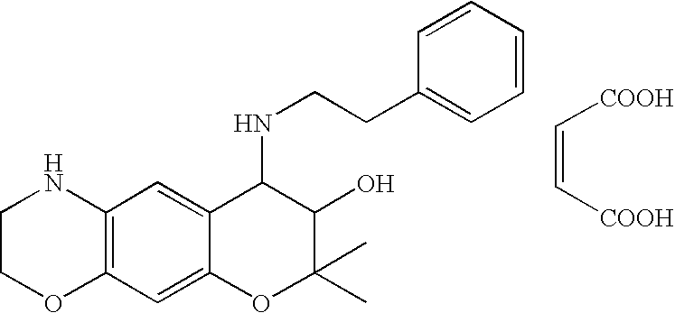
C12=C(C=C3C(=C1)C(NCCC1=CC=CC=C1)C(O)C(C)(C)O3)OCCN2.[COOH]C=C[COOH]
